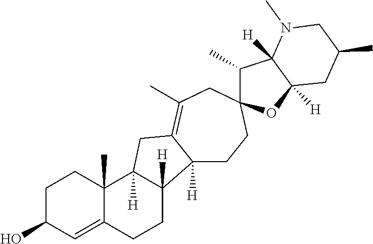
C1C(O)C=C2C(C)(C1)C1([H])C([H])(CC2)C2([H])CCC3(CC(C)=C2C1)C(C)C1([H])C([H])(O3)CC(C)CN1C
